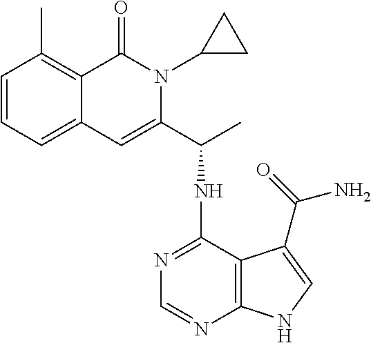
C1=CC=C2C(=C1C)C(=O)N(C1CC1)C(C(NC1=NC=NC3=C1C(C(=O)N)=CN3)C)=C2
